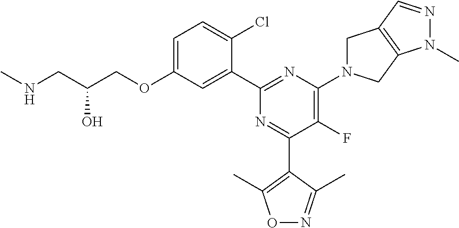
C1=C(OCC(CNC)O)C=C(C2=NC(N3CC4=C(C3)N(C)N=C4)=C(F)C(C3=C(C)ON=C3C)=N2)C(Cl)=C1
